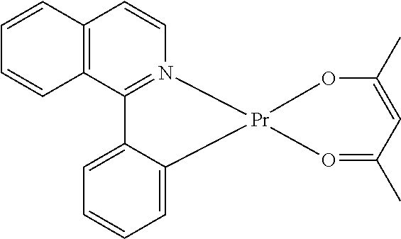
C12=N(C=CC3=C1C=CC=C3)[Pr]1(C3=CC=CC=C23)O=C(C)C=C(C)O1
